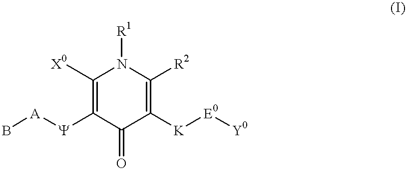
C1([X0])=C([Y][A]B)C(=O)C([K][E0][Y0])=C([R2])N1[R1]
